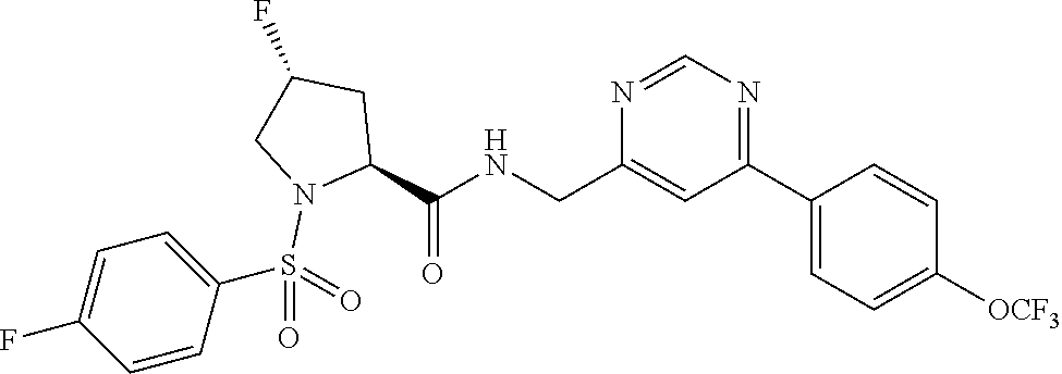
N1=C(C2=CC=C([OCF3])C=C2)C=C(CNC(=O)C2N(S(C3=CC=C(F)C=C3)(=O)=O)CC(F)C2)N=C1
